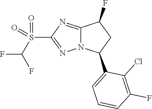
C12=NC(S(=O)(=O)C(F)F)=NN1C(C1=CC=CC(F)=C1Cl)CC2F
